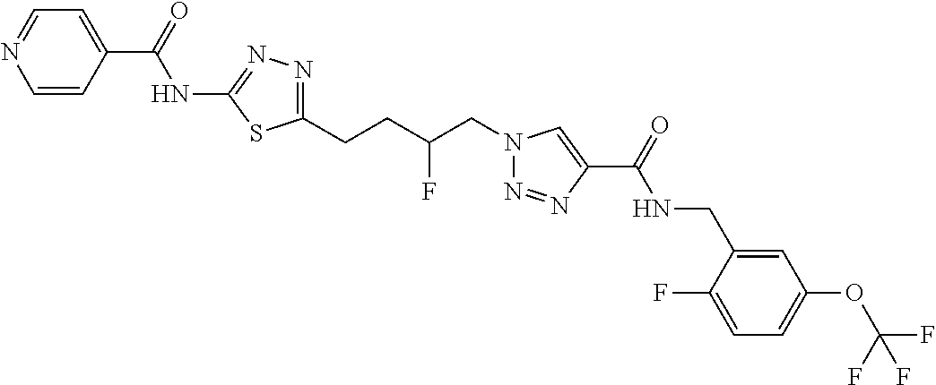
C1(NC(C2=CC=NC=C2)=O)=NN=C(CCC(CN2N=NC(C(=O)NCC3=CC(OC(F)(F)F)=CC=C3F)=C2)F)S1
